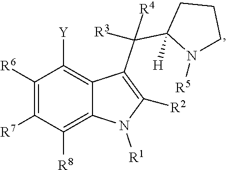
[Y]C1=C2C(=C([R8])C([R7])=C1[R6])N([R1])C([R2])=C2C([R3])(C1([H])N([R5])CCC1)[R4]
